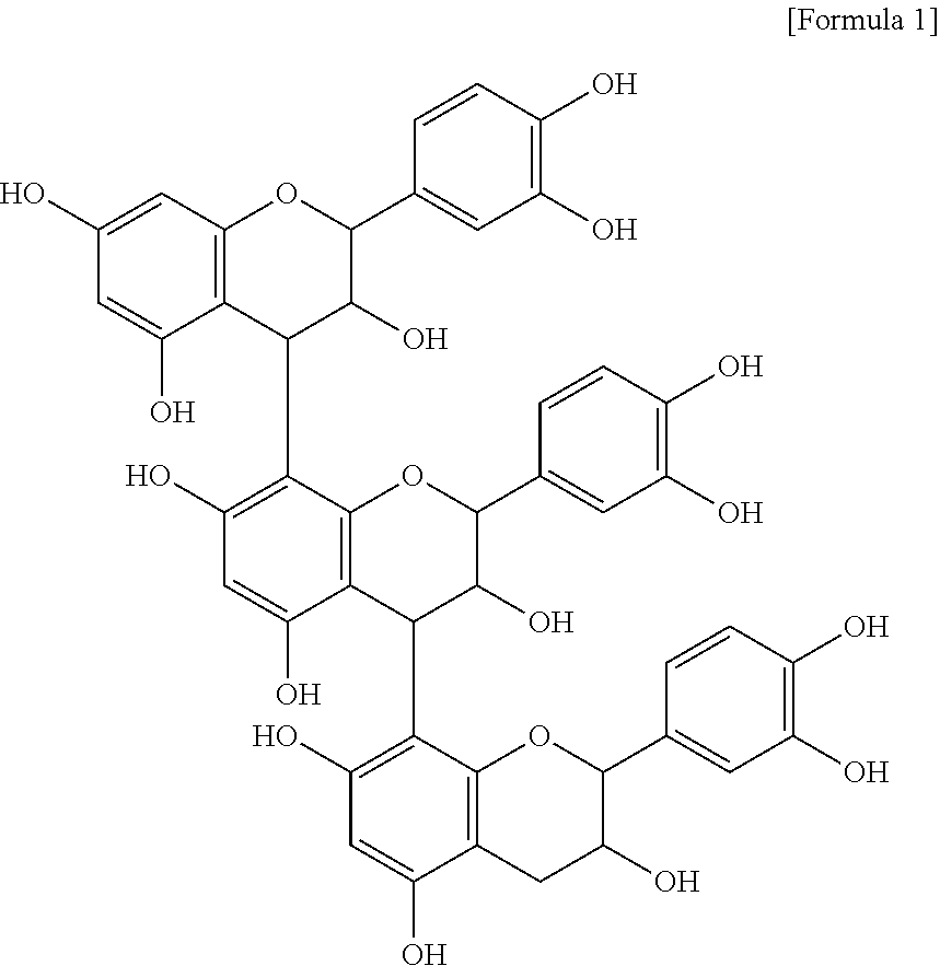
C12=C(C=C(O)C=C1O)OC(C1=CC(O)=C(O)C=C1)C(O)C2C1=C(O)C=C(O)C2=C1OC(C1=CC(O)=C(O)C=C1)C(O)C2C1=C(O)C=C(O)C2=C1OC(C1=CC(O)=C(O)C=C1)C(O)C2
